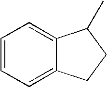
C1=C2C(=CC=C1)C(C)CC2
